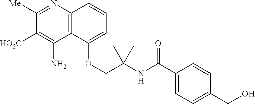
C12=C(N=C([Me])C([HO2C])=C1N)C=CC=C2OCC(NC(C1=CC=C(CO)C=C1)=O)(C)C
